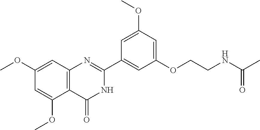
C(COC1=CC(OC)=CC(C2=NC3=C(C(OC)=CC(OC)=C3)C(=O)N2)=C1)NC(=O)C
